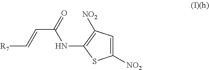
C1([NO2])=CC([NO2])=C(NC(=O)C=C[R7])S1
